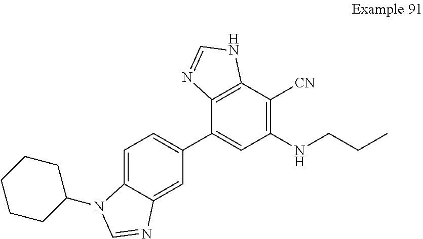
C1(C2=CC(NCCC)=C([CN])C3=C2N=CN3)=CC=C2C(=C1)N=CN2C1CCCCC1
